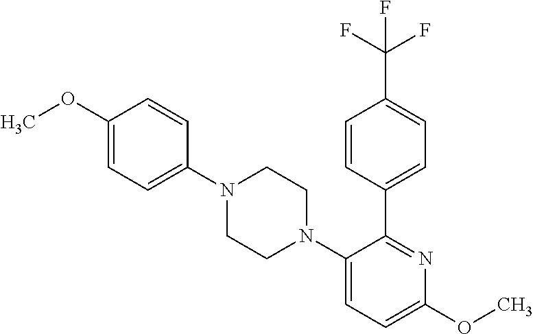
C1(N2CCN(C3=CC=C(OC)N=C3C3=CC=C(C(F)(F)F)C=C3)CC2)=CC=C(OC)C=C1
